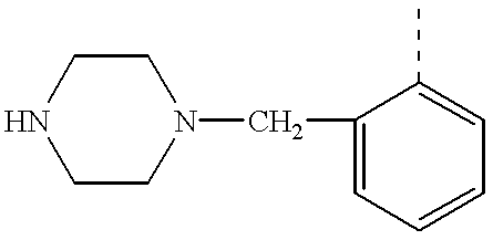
N1CCN(CC2=CC=CC=C2C)CC1
